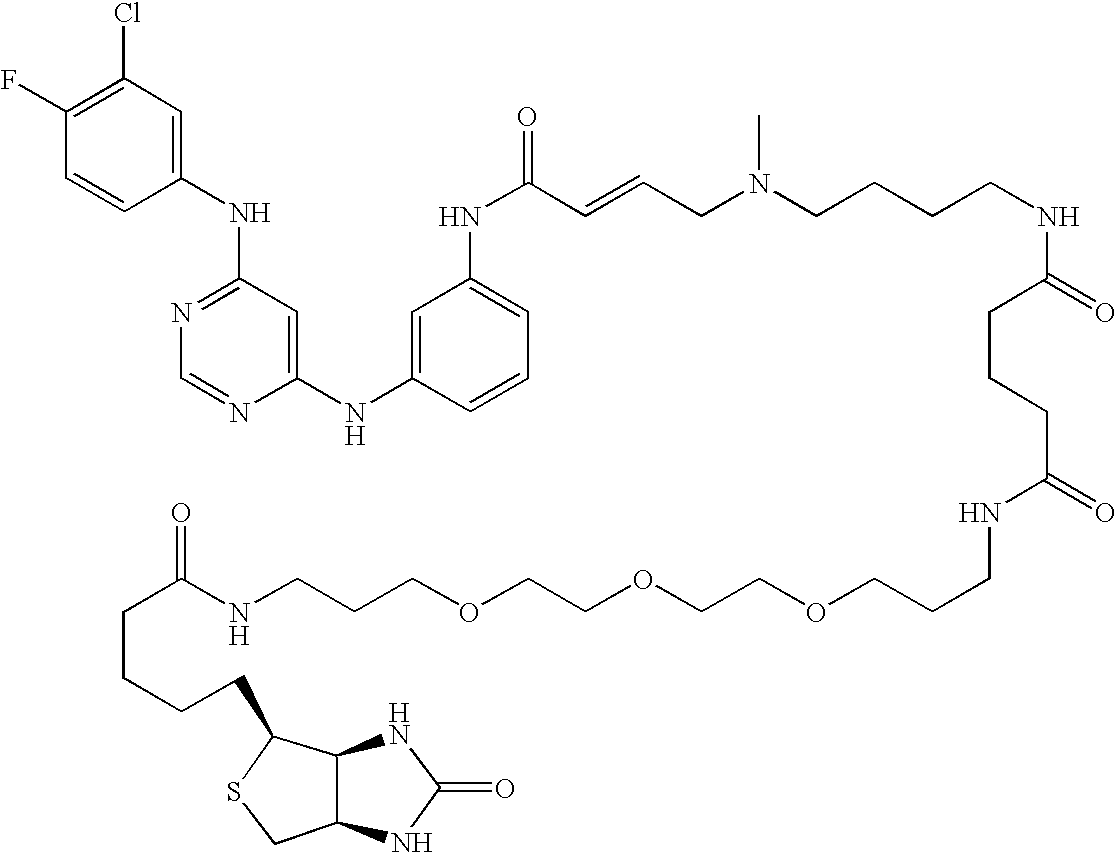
N(C1=NC=NC(NC2=CC(NC(=O)C=CCN(CCCCNC(=O)CCCC(=O)NCCCOCCOCCOCCCNC(CCCCC3SCC4C3NC(=O)N4)=O)C)=CC=C2)=C1)C1=CC(Cl)=C(F)C=C1
